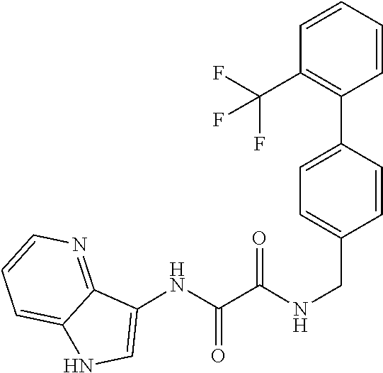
C12=CC=CN=C1C(NC(=O)C(=O)NCC1=CC=C(C3=C(C(F)(F)F)C=CC=C3)C=C1)=CN2
